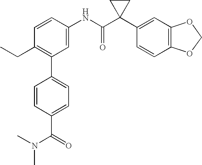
C1=CC(NC(C2(C3=CC4=C(C=C3)OCO4)CC2)=O)=CC(C2=CC=C(C(=O)N(C)C)C=C2)=C1CC
